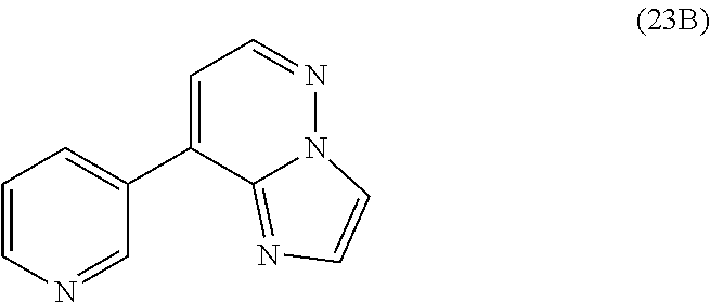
C1=CN=CC(C2=CC=NN3C2=NC=C3)=C1
